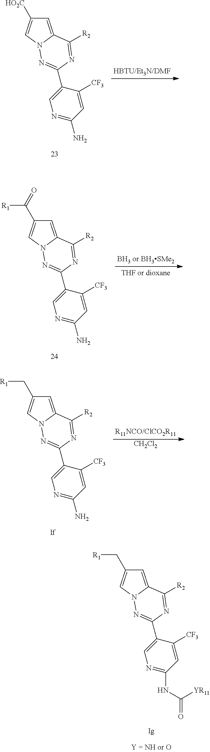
C1=C2N(C=C1C[R1])N=C(C1=CN=C(NC(=O)[YR11])C=C1[CF3])N=C2[R2].C1=C2N(C=C1[HO2C])N=C(C1=CN=C(N)C=C1[CF3])N=C2[R2].C1=C2N(C=C1C(=O)[R1])N=C(C1=CN=C(N)C=C1[CF3])N=C2[R2].C1=C2N(C=C1C[R1])N=C(C1=CN=C(N)C=C1[CF3])N=C2[R2].[CH2Cl2]
